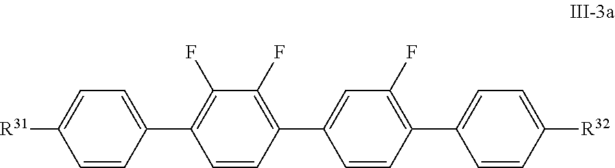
C1(C2=C(F)C(F)=C(C3=CC(F)=C(C4=CC=C([R32])C=C4)C=C3)C=C2)=CC=C([R31])C=C1
